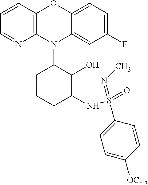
N1(C2CCCC(NS(=O)(=NC)C3=CC=C([OCF3])C=C3)C2O)C2=C(C=CC=N2)OC2=CC=C(F)C=C12
